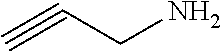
C#CCN
